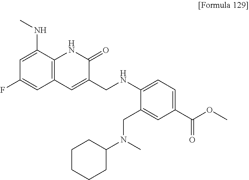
CNC1=CC(F)=CC2=C1NC(=O)C(CNC1=CC=C(C(OC)=O)C=C1CN(C1CCCCC1)C)=C2
